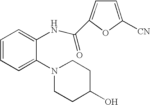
C1=CC=C(N2CCC(O)CC2)C(NC(C2=CC=C([CN])O2)=O)=C1
